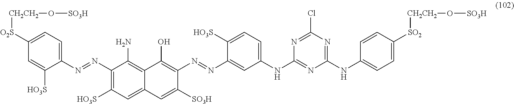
C1([O2S][CH2CH2]O[SO3H])=CC=C(N=NC2=C([HO3S])C=C3C(=C2N)C(O)=C(N=NC2=CC(NC4=NC(NC5=CC=C([SO2][CH2CH2]O[SO3H])C=C5)=NC(Cl)=N4)=CC=C2[HO3S])C([SO3H])=C3)C([HO3S])=C1
